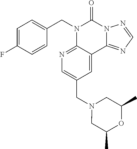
C1=C(F)C=CC(CN2C3=NC=C(CN4CC(C)OC(C)C4)C=C3C3=NC=NN3C2=O)=C1
